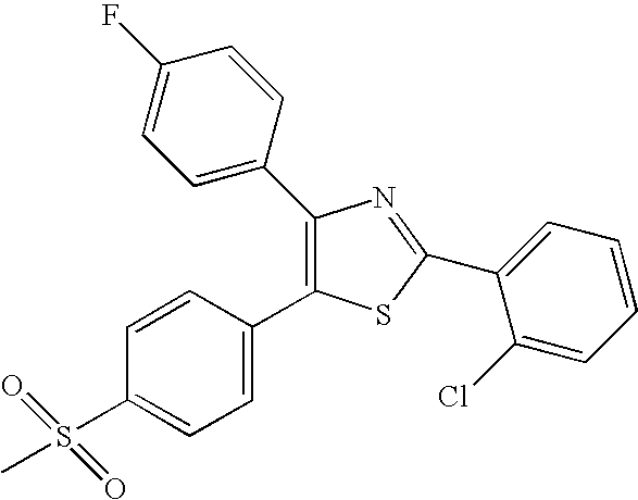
C1(C2=CC=CC=C2Cl)=NC(C2=CC=C(F)C=C2)=C(C2=CC=C(S(C)(=O)=O)C=C2)S1
